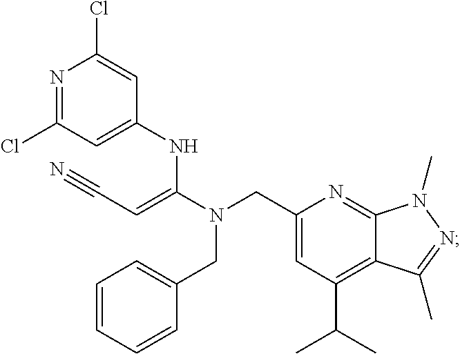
N1=C(Cl)C=C(NC(N(CC2=CC(C(C)C)=C3C(=N2)N(C)N=C3C)CC2=CC=CC=C2)=CC#N)C=C1Cl
